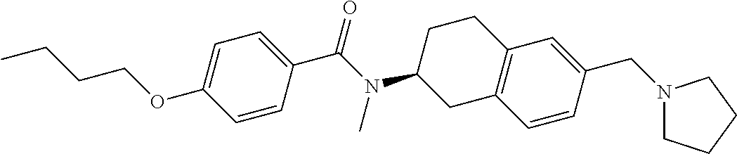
C1=C(OCCCC)C=CC(C(N(C2CC3=C(CC2)C=C(CN2CCCC2)C=C3)C)=O)=C1
